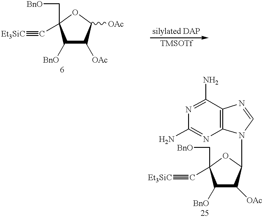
C1([BnO])C([OAc])C([OAc])OC1(C[BnO])C#[Et3SiC].C1([BnO])C(C[BnO])(C#[Et3SiC])OC(N2C3=C(N=C2)C(N)=NC(N)=N3)C1[OAc]
